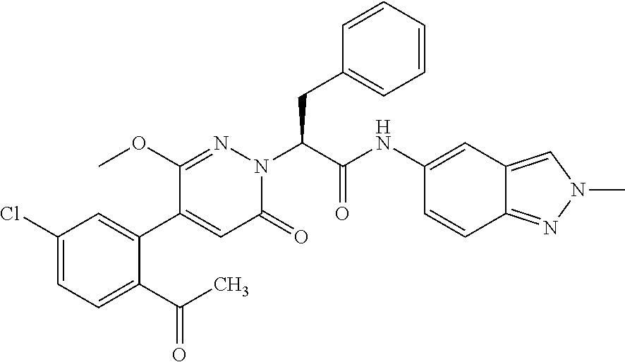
C1(Cl)=CC=C(C(C)=O)C(C2=CC(=O)N(C(C(=O)NC3=CC4=CN(C)N=C4C=C3)CC3=CC=CC=C3)N=C2OC)=C1
